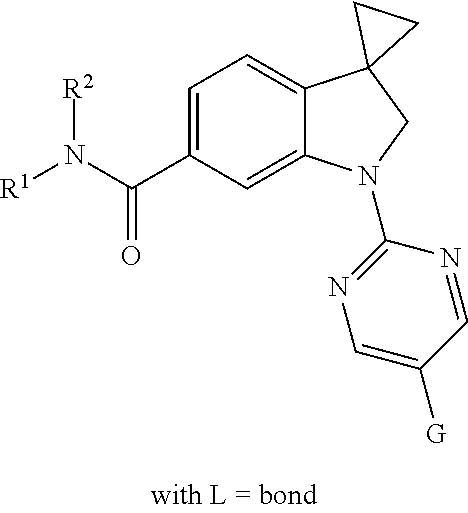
[R1]N(C(C1=CC=C2C(=C1)N(C1=NC=C([G])C=N1)CC21CC1)=O)[R2]
